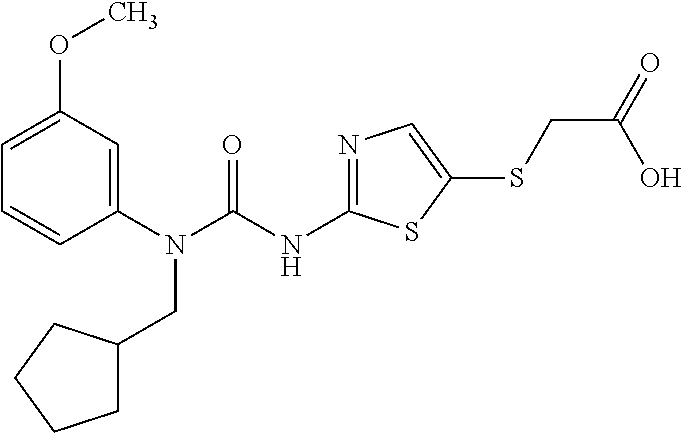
C1(N(CC2CCCC2)C(=O)NC2=NC=C(SCC(O)=O)S2)=CC(OC)=CC=C1
